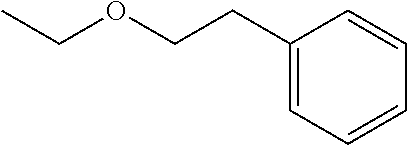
C1(CCOCC)=CC=CC=C1
